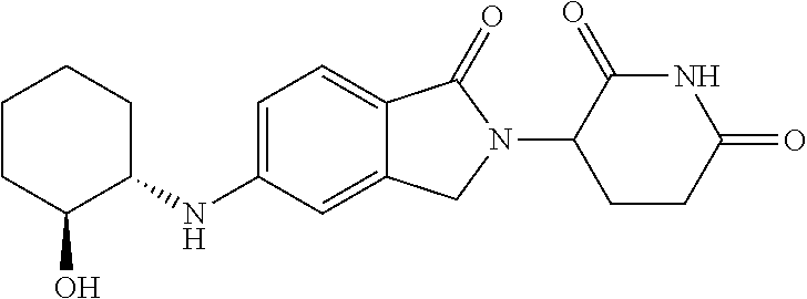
C1CC(O)C(NC2=CC=C3C(=C2)CN(C2CCC(=O)NC2=O)C3=O)CC1
